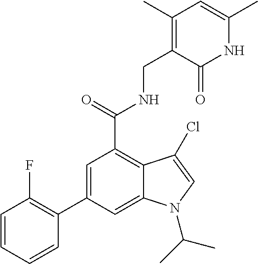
N1C(C)=CC(C)=C(CNC(C2=C3C(=CC(C4=C(F)C=CC=C4)=C2)N(C(C)C)C=C3Cl)=O)C1=O
